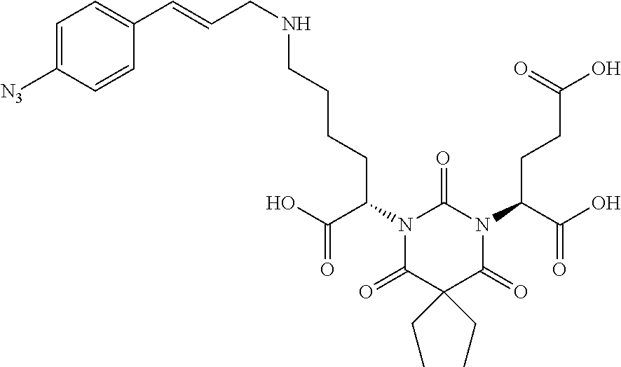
N1(C(C(=O)O)CCCCNCC=CC2=CC=C([N3])C=C2)C(=O)C(CC)(CC)C(=O)N(C(CCC(=O)O)C(=O)O)C1=O
